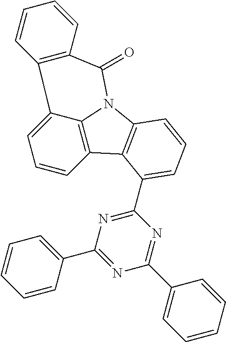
C1=CC2=C3C(=C1)C1=C(C(=O)N3C3=C2C(C2=NC(C4=CC=CC=C4)=NC(C4=CC=CC=C4)=N2)=CC=C3)C=CC=C1
